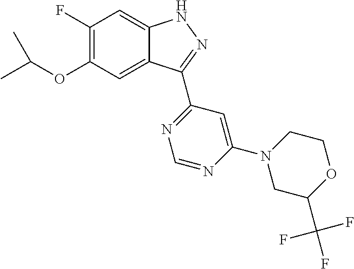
C1(F)=C(OC(C)C)C=C2C(=C1)NN=C2C1=NC=NC(N2CC(C(F)(F)F)OCC2)=C1
